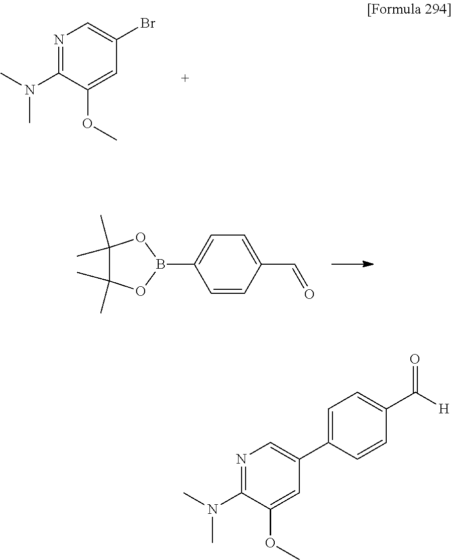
N1=C(N(C)C)C(OC)=CC(Br)=C1.C1=C(C=O)C=CC(B2OC(C)(C)C(C)(C)O2)=C1.N1=C(N(C)C)C(OC)=CC(C2=CC=C(C([H])=O)C=C2)=C1
